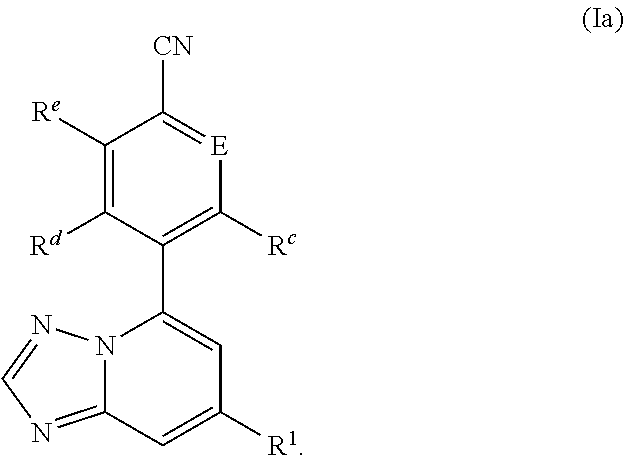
C1([Re])=C([Rd])C(C2=CC([R1])=CC3=NC=NN23)=C([Rc])[E]=C1[CN]
